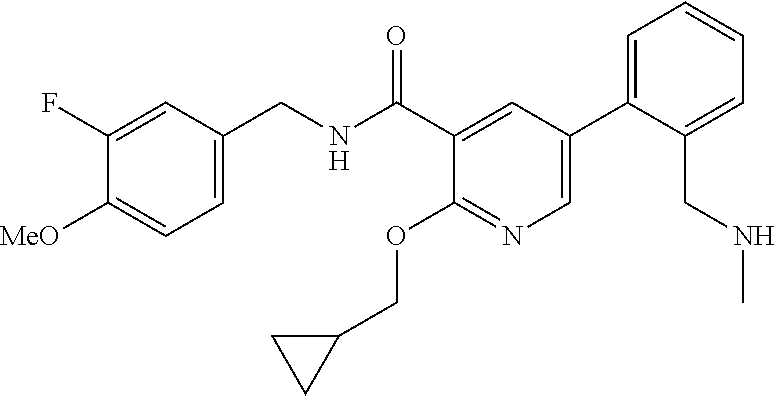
C1=C(CNC(C2=CC(C3=CC=CC=C3CNC)=CN=C2OCC2CC2)=O)C=C(F)C([MeO])=C1
